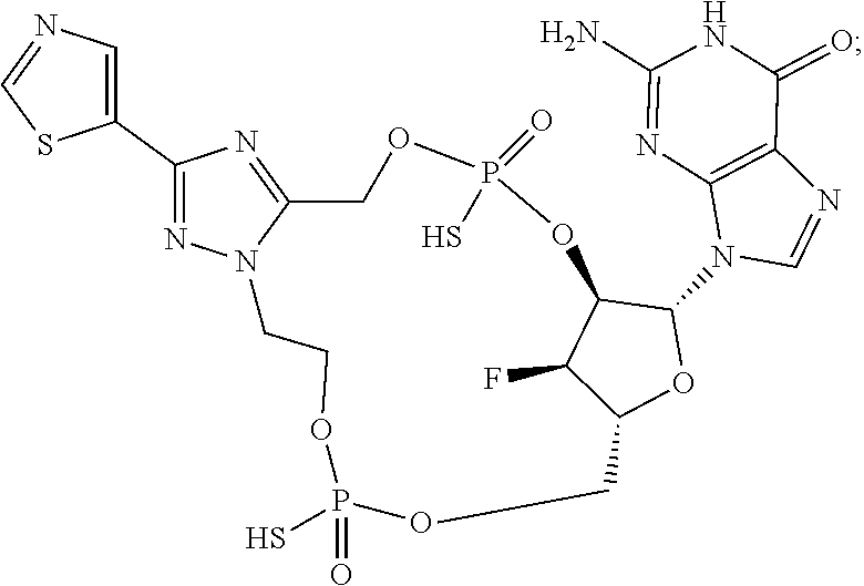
N1=C(C2=CN=CS2)N=C2N1CCOP(S)(=O)OCC1C(F)C(C(N3C4=C(C(=O)NC(N)=N4)N=C3)O1)OP(=O)(S)OC2
